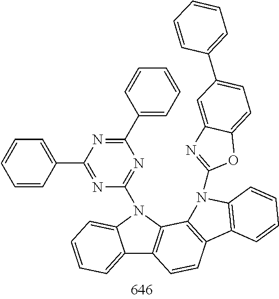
C12=CC=CC=C1N(C1=NC(C3=CC=CC=C3)=NC(C3=CC=CC=C3)=N1)C1=C2C=CC2=C1N(C1=NC3=CC(C4=CC=CC=C4)=CC=C3O1)C1=C2C=CC=C1
